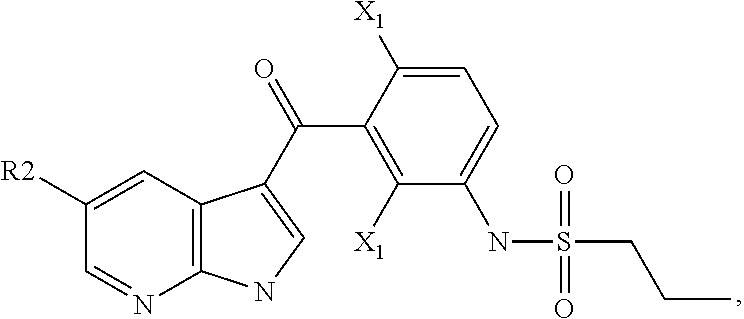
C1([R2])=CC2=C(N=C1)NC=C2C(=O)C1=C([X1])C(NS(=O)(=O)CCC)=CC=C1[X1]
